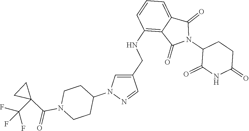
C1(NCC2=CN(C3CCN(C(C4(C(F)(F)F)CC4)=O)CC3)N=C2)=C2C(=CC=C1)C(=O)N(C1C(=O)NC(=O)CC1)C2=O
